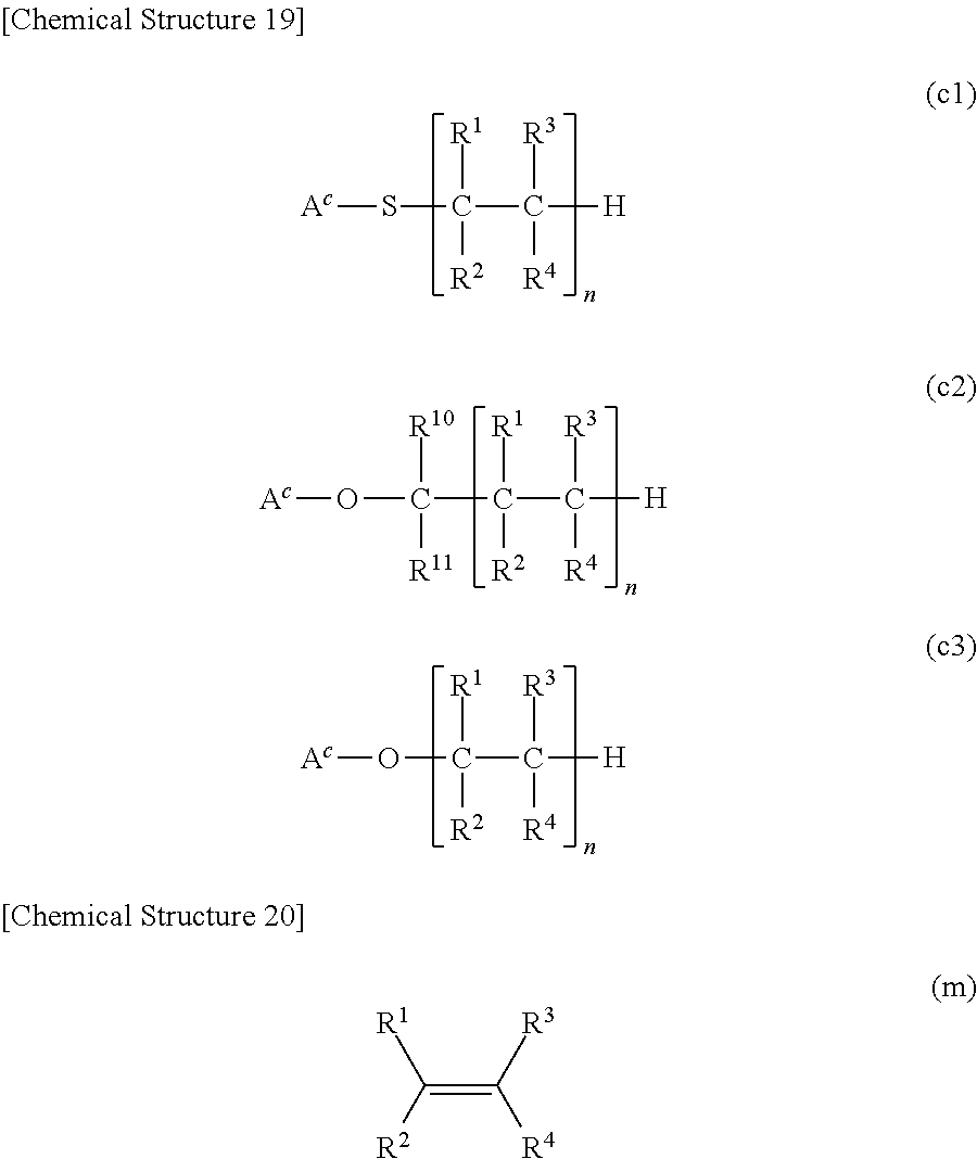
S(C(C([H])([R3])[R4])([R1])[R2])[Ac].O(C(C(C([H])([R3])[R4])([R1])[R2])([R10])[R11])[Ac].O(C(C([H])([R3])[R4])([R1])[R2])[Ac].C(=C([R3])[R4])([R2])[R1]
